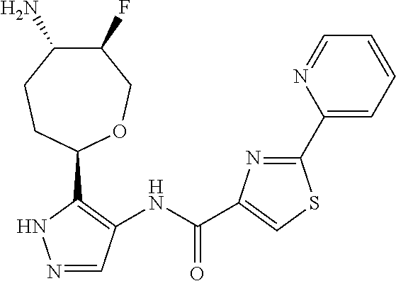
C1(F)C(N)CCC(C2=C(NC(C3=CSC(C4=CC=CC=N4)=N3)=O)C=NN2)OC1
